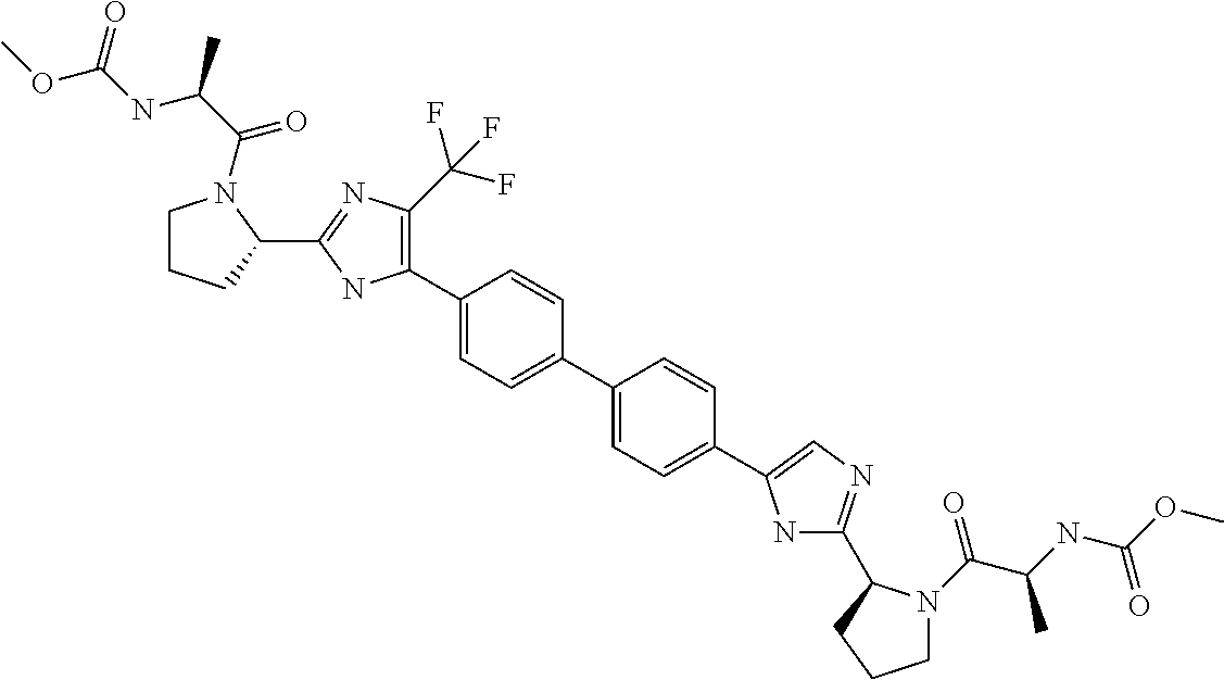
C1CCC(C2=NC(C(F)(F)F)=C(C3=CC=C(C4=CC=C(C5=CN=C(C6N(C(C(NC(=O)OC)C)=O)CCC6)N5)C=C4)C=C3)N2)N1C(C(NC(OC)=O)C)=O
